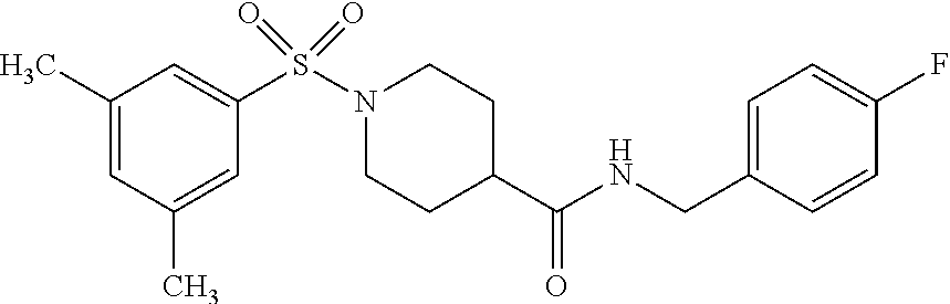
C1(C)=CC(C)=CC(S(N2CCC(C(NCC3=CC=C(F)C=C3)=O)CC2)(=O)=O)=C1
